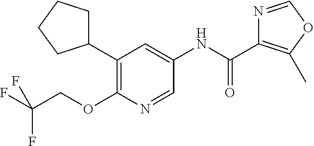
C1(C2CCCC2)=C(OCC(F)(F)F)N=CC(NC(C2=C(C)OC=N2)=O)=C1
